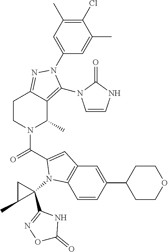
C1(Cl)=C(C)C=C(N2C(N3C=CNC3=O)=C3C(C)N(C(=O)C4=CC5=C(C=CC(C6CCOCC6)=C5)N4C4(C5=NOC(=O)N5)CC4C)CCC3=N2)C=C1C
